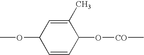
C1=CC(O[CO]C)C(C)=CC1OC
